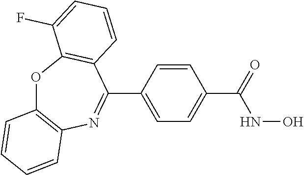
C1(C2=NC3=C(OC4=C2C=CC=C4F)C=CC=C3)=CC=C(C(NO)=O)C=C1
